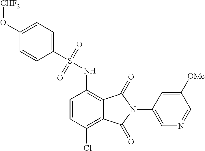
C1=CC(Cl)=C2C(=C1NS(C1=CC=C(O[CHF2])C=C1)(=O)=O)C(=O)N(C1=CN=CC([OMe])=C1)C2=O
